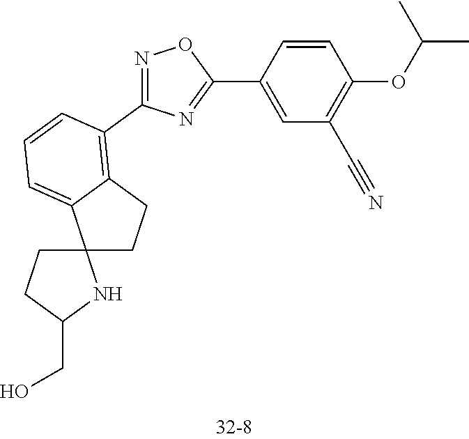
C1=CC(C2=NC(C3=C4CCC5(C4=CC=C3)CCC(CO)N5)=NO2)=CC(C#N)=C1OC(C)C
